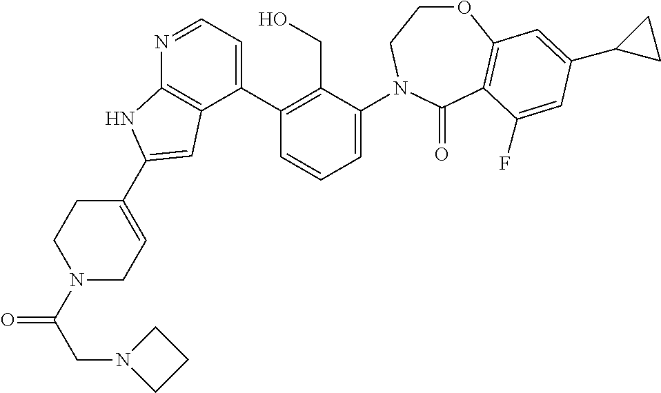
C1(C2=C(CO)C(N3CCOC4=C(C3=O)C(F)=CC(C3CC3)=C4)=CC=C2)=CC=NC2=C1C=C(C1=CCN(C(CN3CCC3)=O)CC1)N2
